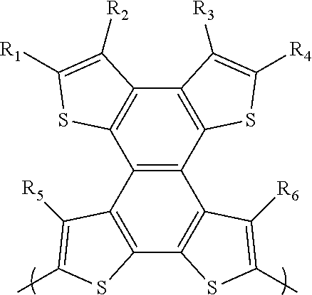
C12=C(C3=C(C4=C1SC([R1])=C4[R2])C([R3])=C([R4])S3)C1=C(C3=C2C([R5])=C(C)S3)SC(C)=C1[R6]
